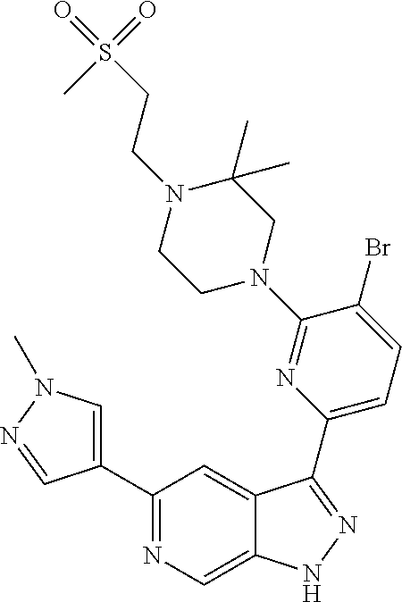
C1(C2=CN(C)N=C2)=NC=C2C(=C1)C(C1=CC=C(Br)C(N3CC(C)(C)N(CCS(=O)(=O)C)CC3)=N1)=NN2
